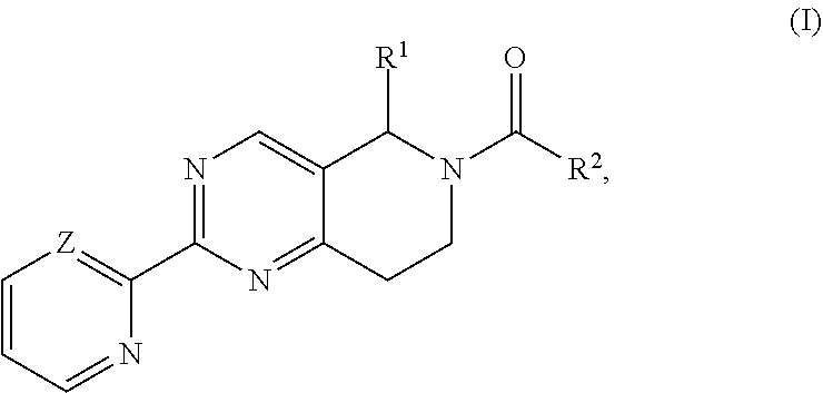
C1=CC=NC(C2=NC=C3C(=N2)CCN(C([R2])=O)C3[R1])=[Z]1
